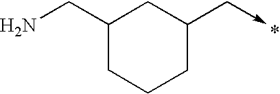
NCC1CC(C->C)CCC1
